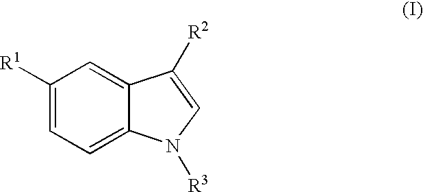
C1([R1])=CC=C2C(=C1)C([R2])=CN2[R3]
